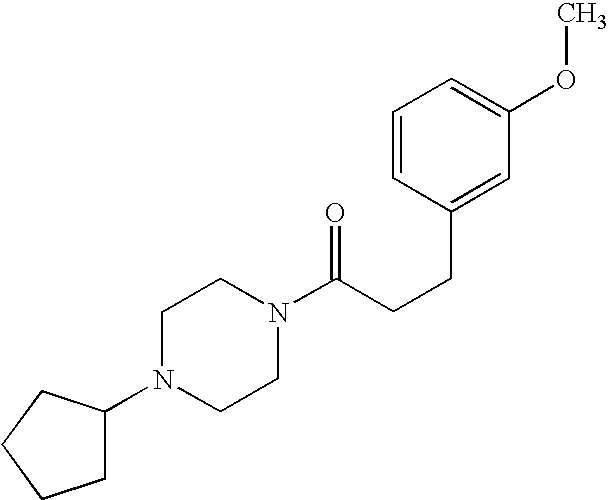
C(CCC1=CC(OC)=CC=C1)(=O)N1CCN(C2CCCC2)CC1
